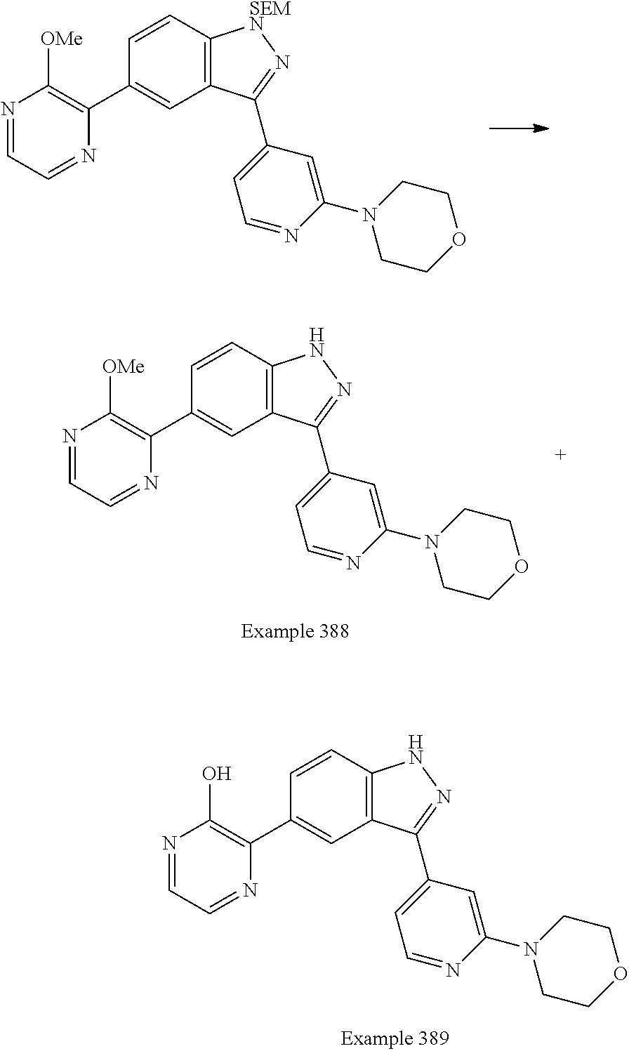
N1=CC=NC(C2=CC3=C(C=C2)NN=C3C2=CC=NC(N3CCOCC3)=C2)=C1O.N1=CC=NC(C2=CC3=C(C=C2)[SEMN]N=C3C2=CC=NC(N3CCOCC3)=C2)=C1[OMe].N1=CC=NC(C2=CC3=C(C=C2)NN=C3C2=CC=NC(N3CCOCC3)=C2)=C1[OMe]
